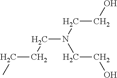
N(CCCC)(CCO)CCO
